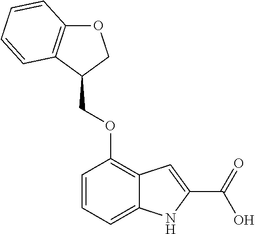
C1=CC=C2C(=C1OCC1COC3=C1C=CC=C3)C=C(C(=O)O)N2
